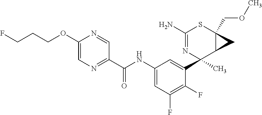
C1(N)=NC(C2=CC(NC(C3=NC=C(OCCCF)N=C3)=O)=CC(F)=C2F)(C)C2C(COC)(S1)C2
